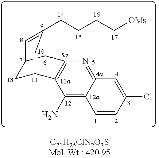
C12=NC3=C(C(N)=C1C=CC(Cl)=C2)C1CC(C3)C=C(CCCC[OMs])C1
